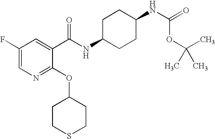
C1C(NC(C2=CC(F)=CN=C2OC2CCSCC2)=O)CCC(NC(OC(C)(C)C)=O)C1
